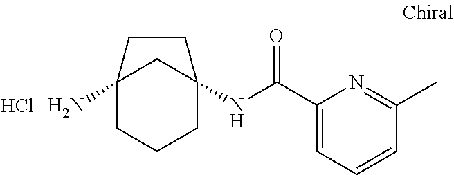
C12(N)CCCC(NC(C3=CC=CC(C)=N3)=O)(C1)CC2.Cl
